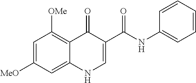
C1=C([MeO])C=C2C(=C1[OMe])C(=O)C(C(=O)NC1=CC=CC=C1)=CN2
